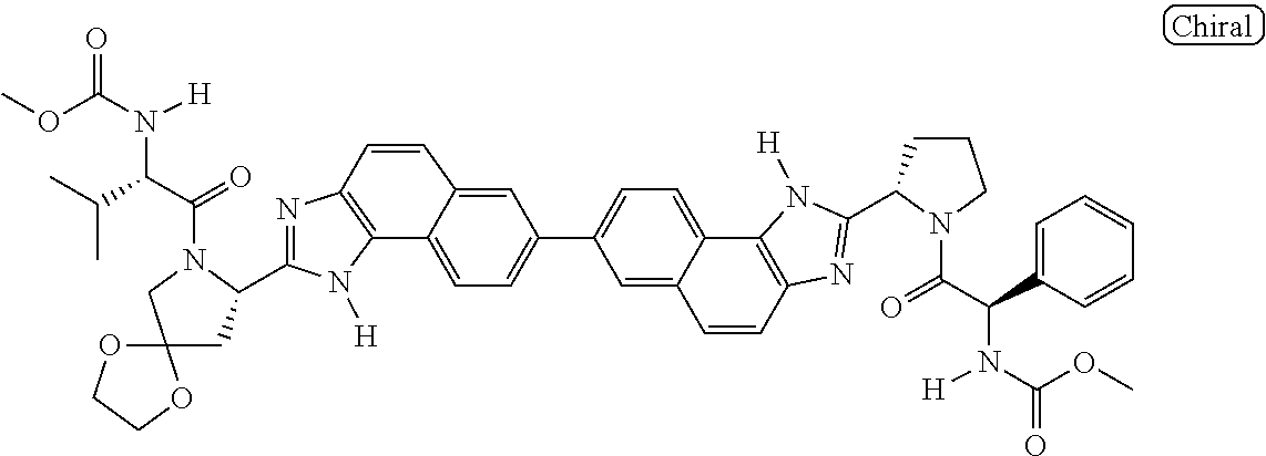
C12=C(N=C(C3CC4(CN3C(=O)C(C(C)C)N([H])C(OC)=O)OCCO4)N1[H])C=CC1=CC(C3=CC=C4C(=C3)C=CC3=C4N([H])C(C4CCCN4C(=O)C(C4=CC=CC=C4)N([H])C(OC)=O)=N3)=CC=C21
